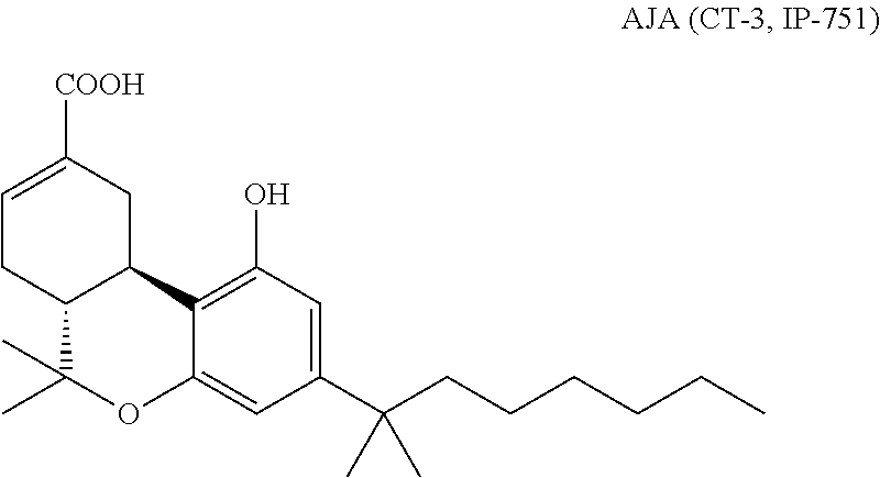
C12=C(O)C=C(C(CCCCCC)(C)C)C=C1OC(C)(C)C1C2CC([COOH])=CC1
